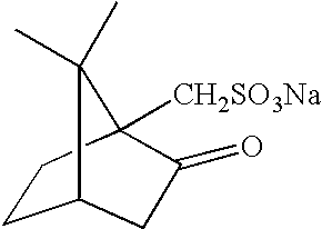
C1CC2([CH2SO3Na])C(C)(C)C1CC2=O
